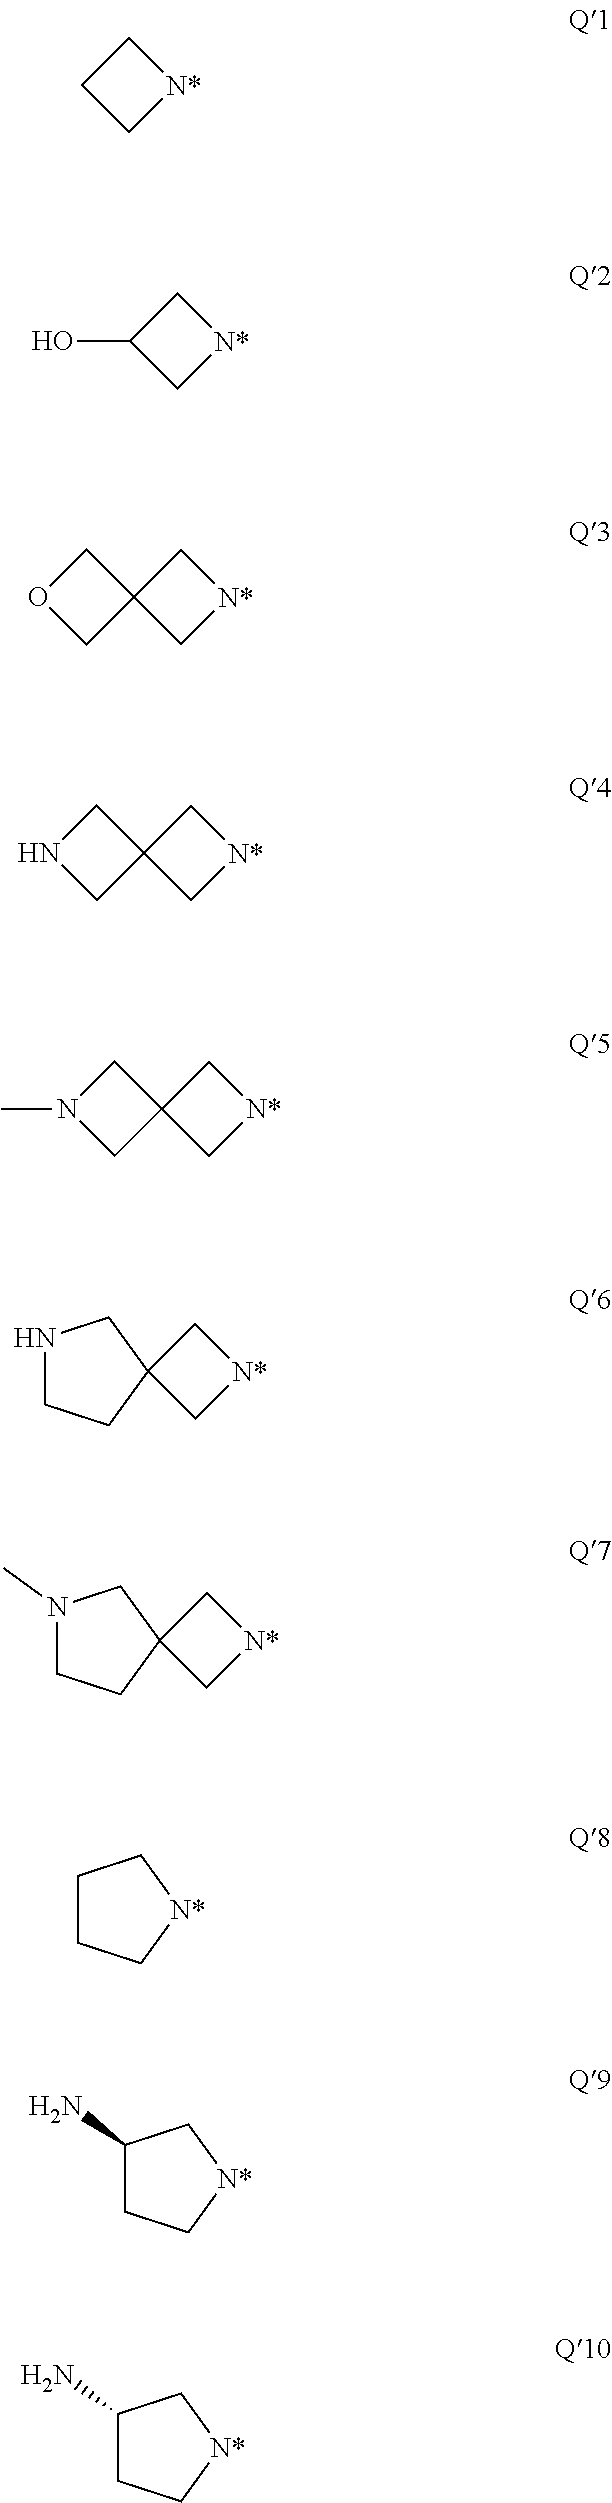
C1[N*]CC1.C1[N*]CC1O.C1C2(CO1)C[N*]C2.C1C2(CN1)C[N*]C2.C1C2(CN1C)C[N*]C2.N1CCC2(C1)C[N*]C2.N1(C)CCC2(C1)C[N*]C2.C1CC[N*]C1.C1(N)CC[N*]C1.C1(N)CC[N*]C1
